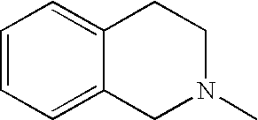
C1=CC=C2C(=C1)CCN(C)C2
